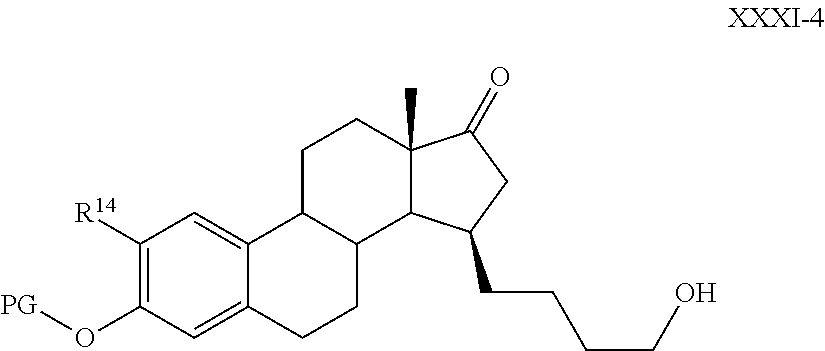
C1([R14])=C(O[PG])C=C2C(=C1)C1C(CC2)C2C(C)(CC1)C(=O)CC2CCCCO
